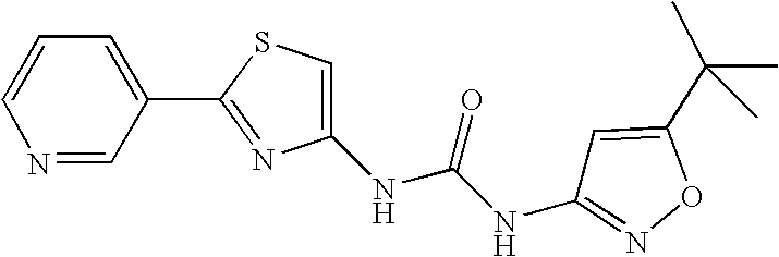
N1=CC(C2=NC(NC(=O)NC3=NOC(C(C)(C)C)=C3)=CS2)=CC=C1
